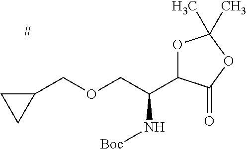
O1C(C(COCC2CC2)N[Boc])C(=O)OC1(C)C
